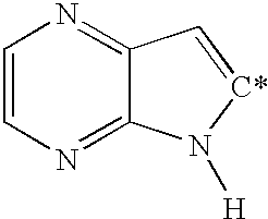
C1=CN=C2C(=N1)C=[C*]N2[H]
